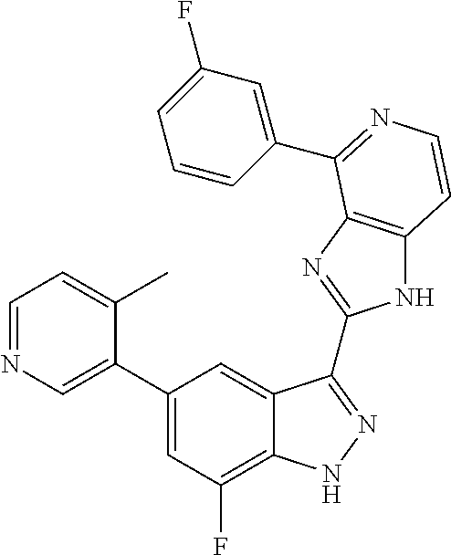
C1(C2=CN=CC=C2C)=CC(F)=C2C(=C1)C(C1=NC3=C(N1)C=CN=C3C1=CC(F)=CC=C1)=NN2
